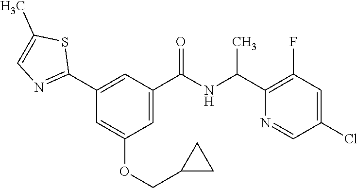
C1(C2=NC=C(C)S2)=CC(C(NC(C2=C(F)C=C(Cl)C=N2)C)=O)=CC(OCC2CC2)=C1
